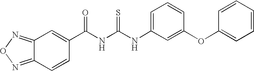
C(NC(NC1=CC=CC(OC2=CC=CC=C2)=C1)=S)(=O)C1=CC2=NON=C2C=C1
